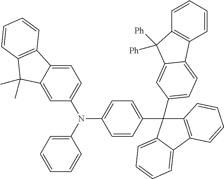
C1=C2C(=CC(N(C3=CC=C(C4(C5=CC=C6C7=C(C=CC=C7)C([Ph])([Ph])C6=C5)C5=C(C6=CC=CC=C64)C=CC=C5)C=C3)C3=CC=CC=C3)=C1)C(C)(C)C1=C2C=CC=C1
